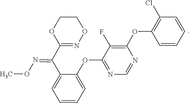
N1=CN=C(OC2=CC=CC=C2C(C2=NOCCO2)=NOC)C(F)=C1OC1=C(Cl)C=CC=C1
